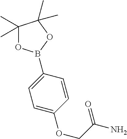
O1C(C)(C)C(C)(C)OB1C1=CC=C(OCC(=O)N)C=C1
